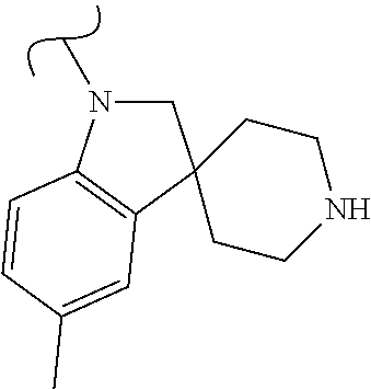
C1C2(C3=C(N1C)C=CC(C)=C3)CCNCC2
